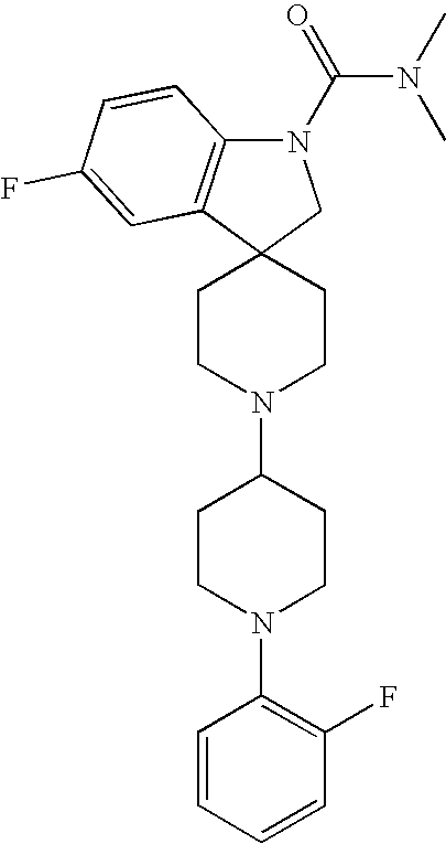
C1CN(C2CCN(C3=C(F)C=CC=C3)CC2)CCC12CN(C(=O)N(C)C)C1=C2C=C(F)C=C1
